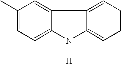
C1(C)=CC=C2C(=C1)C1=CC=CC=C1N2[H]
